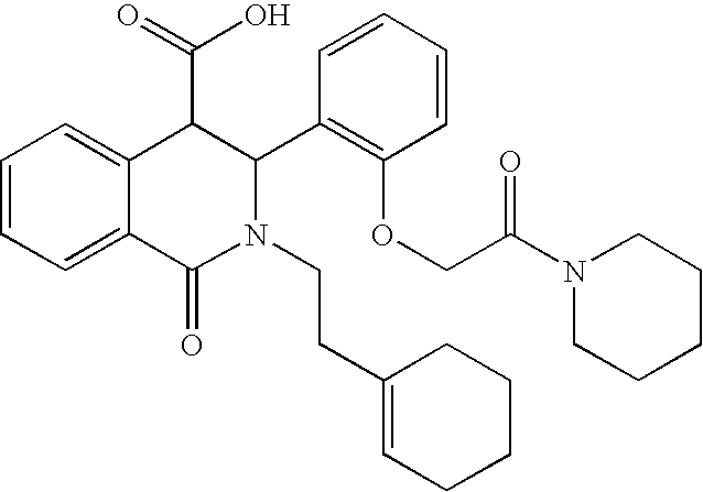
C1=CC=C2C(=C1)C(C(O)=O)C(C1=C(OCC(N3CCCCC3)=O)C=CC=C1)N(CCC1=CCCCC1)C2=O
